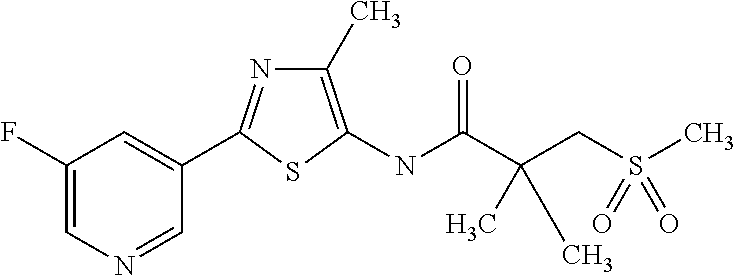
C1(F)=CN=CC(C2=NC(C)=C(NC(=O)C(CS(C)(=O)=O)(C)C)S2)=C1
